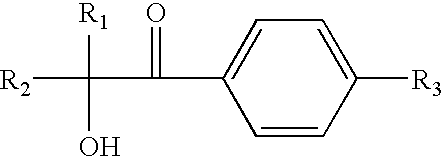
C1=CC([R3])=CC=C1C(=O)C([R1])(O)[R2]
